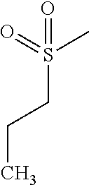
C(S(=O)(C)=O)CC
